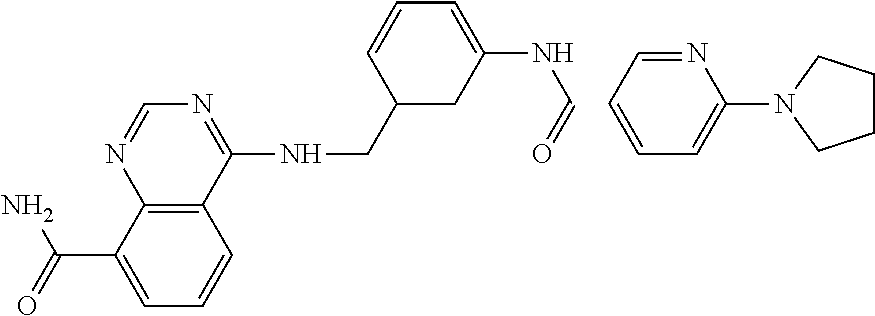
C12=C(C(NCC3CC(NC=O)=CC=C3)=NC=N1)C=CC=C2C(=O)N.C1=CC=C(N2CCCC2)N=C1
